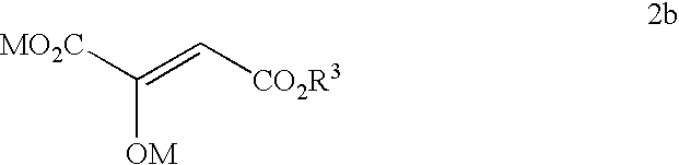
[MO2C]C([OM])=C[CO2R3]
